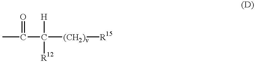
CC(=O)C([H])([R12])[(CH2)v][R15]
